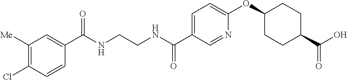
C1(C(NCCNC(C2=CC=C(OC3CCC(C(O)=O)CC3)N=C2)=O)=O)=CC([Me])=C(Cl)C=C1
